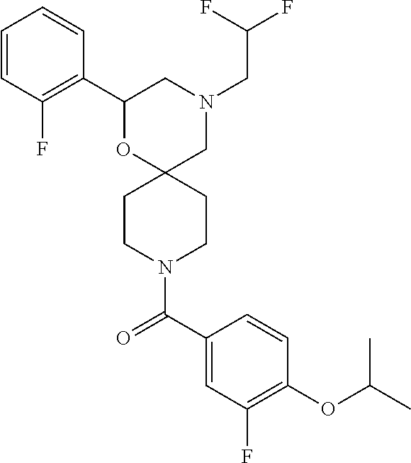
C1(C2=C(F)C=CC=C2)OC2(CN(CC(F)F)C1)CCN(C(C1=CC(F)=C(OC(C)C)C=C1)=O)CC2
